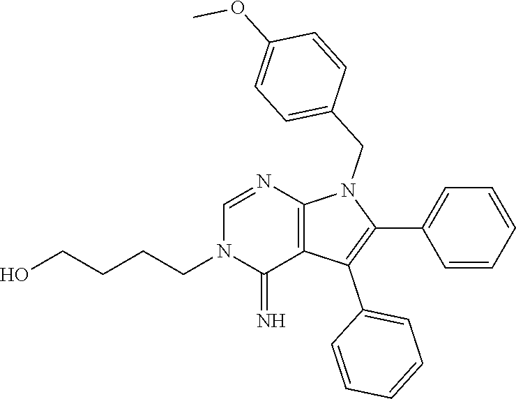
C(CCCO)N1C(=N)C2=C(N=C1)N(CC1=CC=C(OC)C=C1)C(C1=CC=CC=C1)=C2C1=CC=CC=C1
